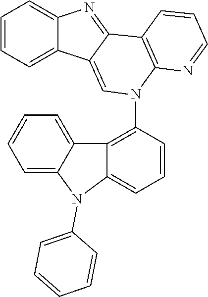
C1=CC=C2C(=C1)N=C1C2=CN(C2=C3C(=CC=C2)N(C2=CC=CC=C2)C2=CC=CC=C32)C2=C1C=CC=N2
